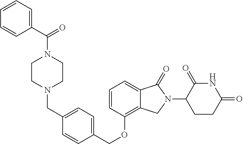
C(OC1=C2C(=CC=C1)C(=O)N(C1C(=O)NC(=O)CC1)C2)C1=CC=C(CN2CCN(C(=O)C3=CC=CC=C3)CC2)C=C1
